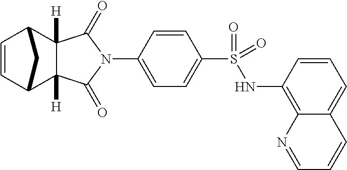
N1(C2=CC=C(S(=O)(NC3=C4C(=CC=C3)C=CC=N4)=O)C=C2)C(=O)C2([H])C([H])(C1=O)C1C=CC2C1
